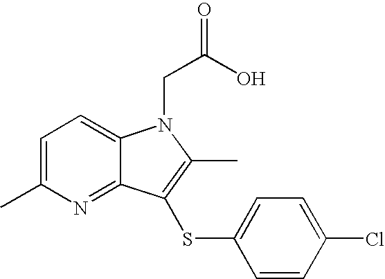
C1=C(C)N=C2C(=C1)N(CC(O)=O)C(C)=C2SC1=CC=C(Cl)C=C1
